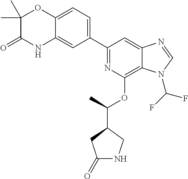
C1(C2=CC=C3C(=C2)NC(=O)C(C)(C)O3)=NC(OC(C2CC(=O)NC2)C)=C2C(=C1)N=CN2C(F)F
